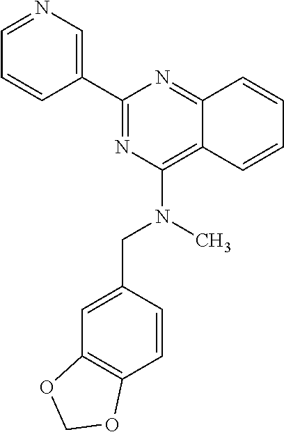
C1=CC2=NC(C3=CN=CC=C3)=NC(N(CC3=CC4=C(C=C3)OCO4)C)=C2C=C1
